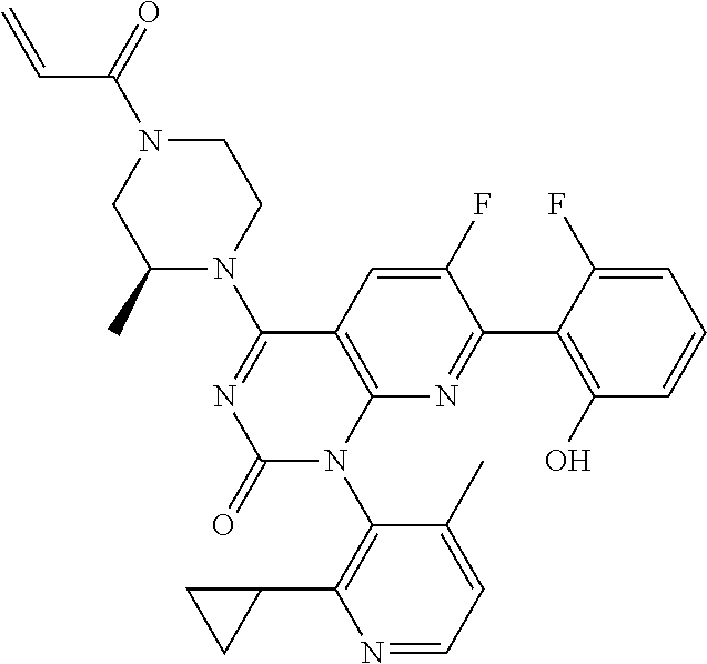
C12=C(C(N3CCN(C(C=C)=O)CC3C)=NC(=O)N1C1=C(C3CC3)N=CC=C1C)C=C(F)C(C1=C(O)C=CC=C1F)=N2
